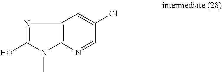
N1=C(O)N(C)C2=C1C=C(Cl)C=N2
